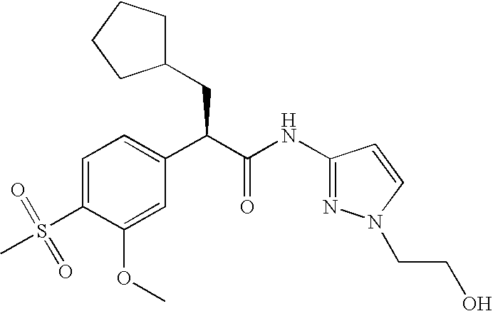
C1=C(S(=O)(C)=O)C(OC)=CC(C(C(NC2=NN(CCO)C=C2)=O)CC2CCCC2)=C1
